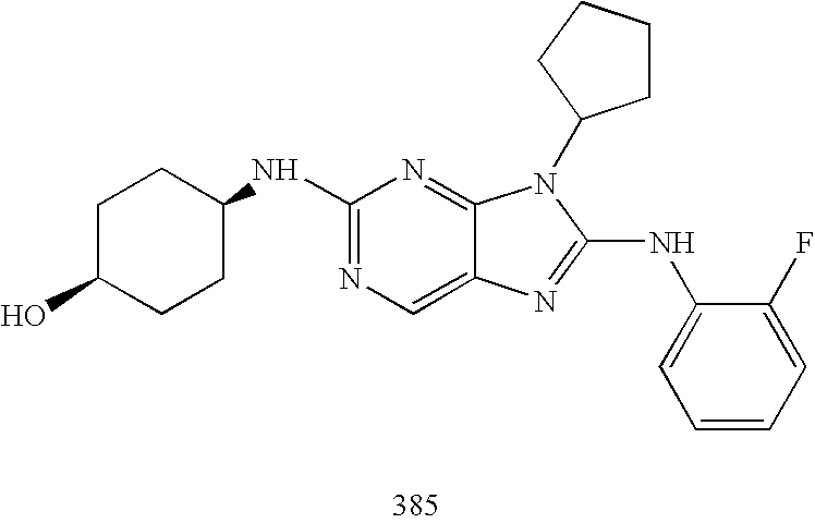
C1(NC2CCC(O)CC2)=NC=C2C(=N1)N(C1CCCC1)C(NC1=CC=CC=C1F)=N2
